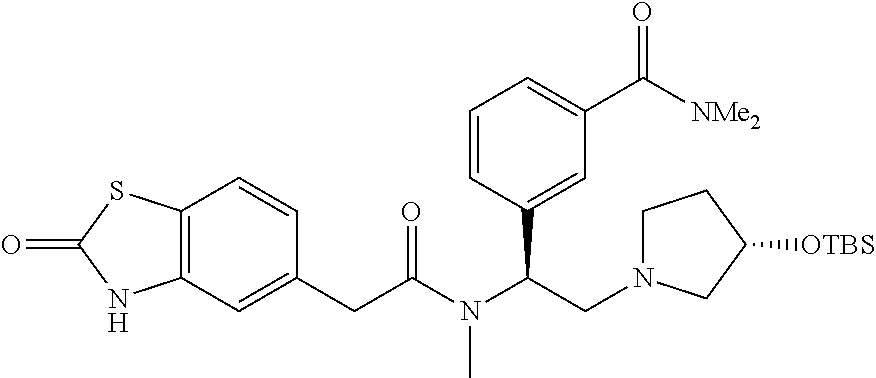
C12=C(C=C(CC(N(C(CN3CCC([OTBS])C3)C3=CC(C([NMe2])=O)=CC=C3)C)=O)C=C1)NC(=O)S2
